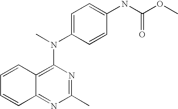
C1=CC2=C(N(C)C3=CC=C(NC(OC)=O)C=C3)N=C(C)N=C2C=C1
